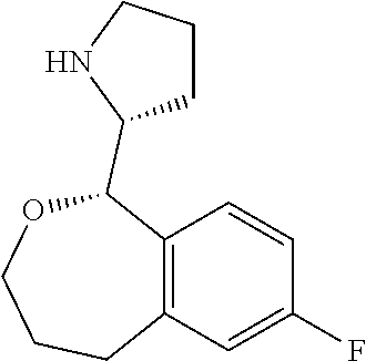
C12=C(C=CC(F)=C1)C(C1CCCN1)OCCC2
